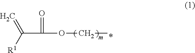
C(C(=O)OCC)([R1])=C
